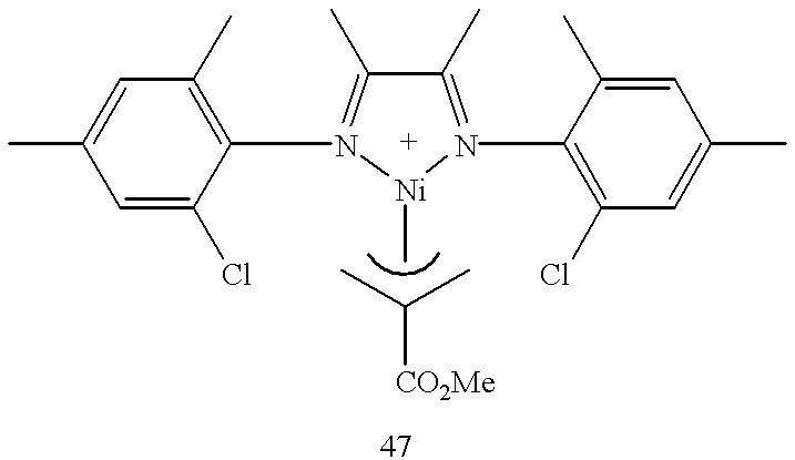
C1(C)=N(C2=C(Cl)C=C(C)C=C2C)[Ni](C)N(C2=C(C)C=C(C)C=C2Cl)=C1C.CC(C)[CO2Me]
